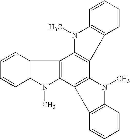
C1=CC=CC2=C1C1=C(N2C)C2=C(C3=C1N(C)C1=C3C=CC=C1)N(C)C1=C2C=CC=C1
